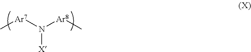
[Ar7](N([Ar8]C)[X])C
